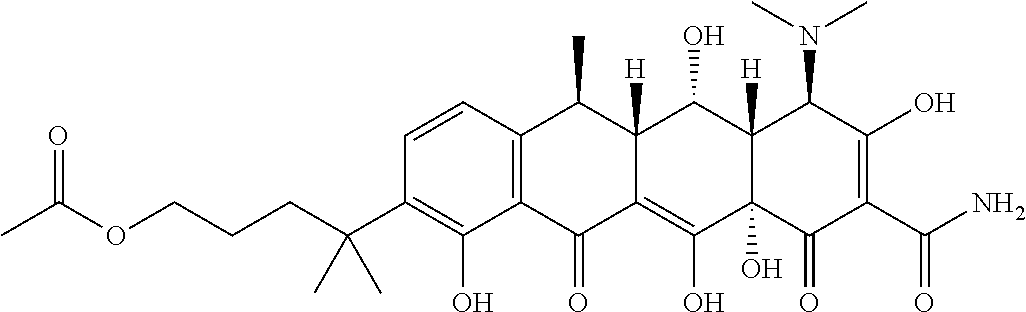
C1=CC2=C(C(O)=C1C(CCCOC(C)=O)(C)C)C(=O)C1=C(O)C3(O)C([H])(C(O)C1([H])C2C)C(N(C)C)C(O)=C(C(N)=O)C3=O
